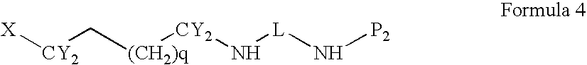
[X][CY2]C[(CH2)q][CY2]N[L]N[P2]
